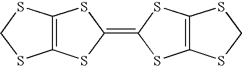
C12=C(SC(=C3SC4=C(S3)SCS4)S1)SCS2
